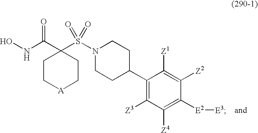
ONC(C1(S(N2CCC(C3=C([Z3])C([Z4])=C([E2][E3])C([Z2])=C3[Z1])CC2)(=O)=O)CC[A]CC1)=O
